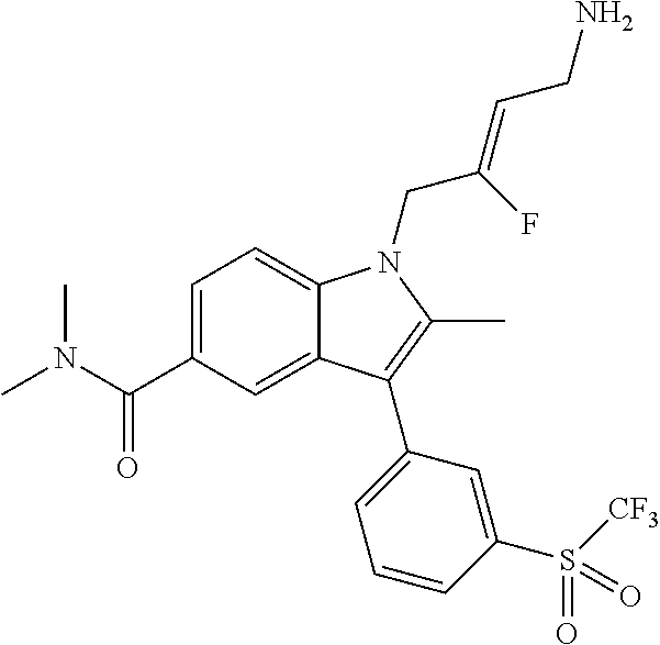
C1=C(C(N(C)C)=O)C=C2C(=C1)N(CC(=CCN)F)C(C)=C2C1=CC=CC(S([CF3])(=O)=O)=C1
